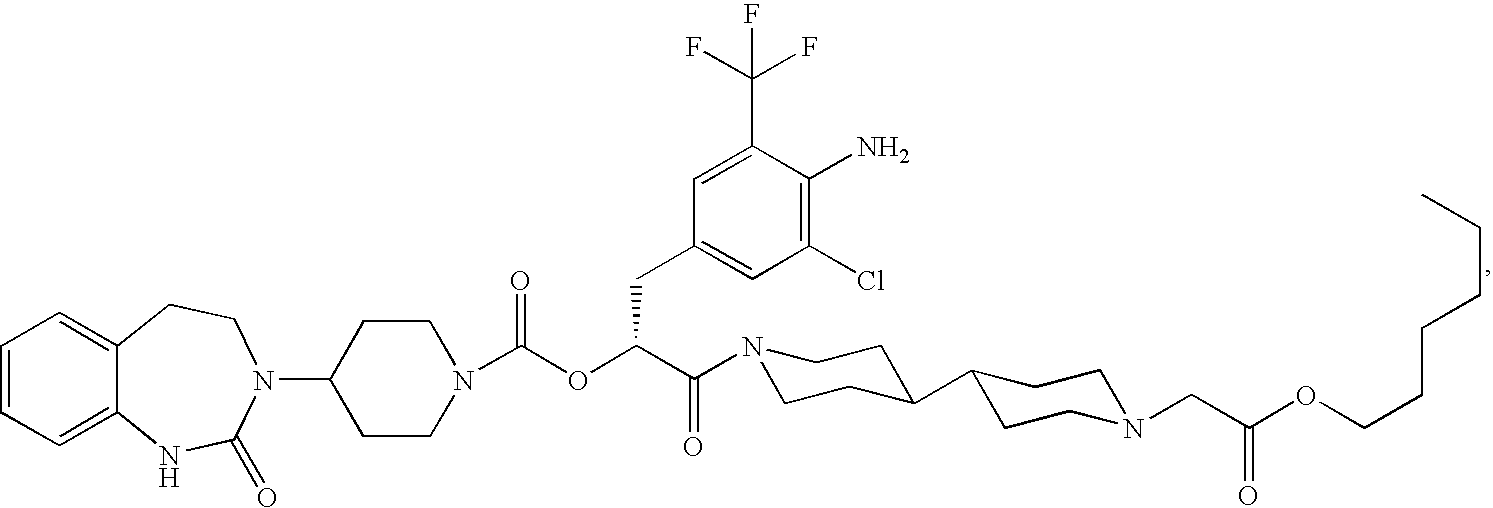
C1=CC=C2C(=C1)CCN(C1CCN(C(OC(C(=O)N3CCC(C4CCN(CC(OCCCCCC)=O)CC4)CC3)CC3=CC(Cl)=C(N)C(C(F)(F)F)=C3)=O)CC1)C(=O)N2
